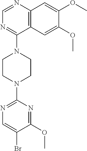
C12=C(N=CN=C1N1CCN(C3=NC=C(Br)C(OC)=N3)CC1)C=C(OC)C(OC)=C2
